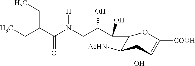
CCC(C(N(CC(C(O)C1C([AcHN])C(O)C=C([COOH])O1)O)[H])=O)CC
